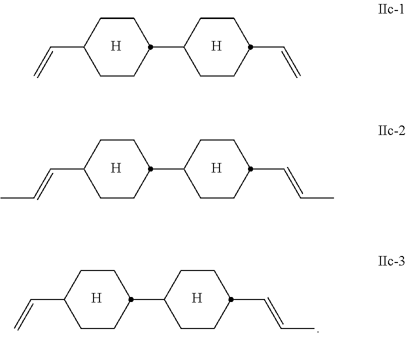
[H].[H].C(C1CCC(C2CCC(C=C)CC2)CC1)=C.[H].[H].C(C1CCC(C2CCC(C=CC)CC2)CC1)=CC.[H].[H].C(C1CCC(C2CCC(C=CC)CC2)CC1)=C
